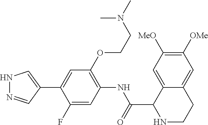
N1N=CC(C2=CC(OCCN(C)C)=C(NC(C3NCCC4=CC([OMe])=C([MeO])C=C34)=O)C=C2F)=C1
